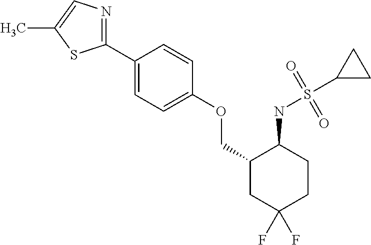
C1(C2=CC=C(OCC3CC(F)(F)CCC3NS(=O)(=O)C3CC3)C=C2)=NC=C(C)S1
